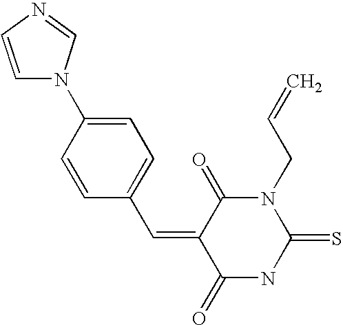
O=C1C(=CC2=CC=C(N3C=CN=C3)C=C2)C(=O)N(CC=C)C(=S)N1
